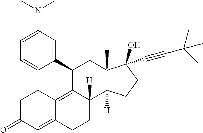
C1(C2=CC(N(C)C)=CC=C2)C2=C3C(=CC(=O)CC3)CCC2([H])C2([H])C(C)(C1)C(C#CC(C)(C)C)(O)CC2
